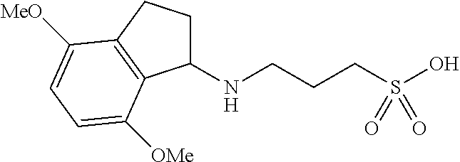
C1(NCCCS(O)(=O)=O)CCC2=C1C([OMe])=CC=C2[MeO]
